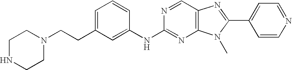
C1=C(CCN2CCNCC2)C=C(NC2=NC3=C(C=N2)N=C(C2=CC=NC=C2)N3C)C=C1
